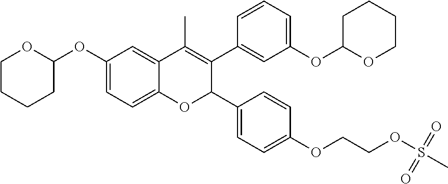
C1CCCC(OC2=CC=C3C(=C2)C(C)=C(C2=CC(OC4OCCCC4)=CC=C2)C(C2=CC=C(OCCOS(C)(=O)=O)C=C2)O3)O1
